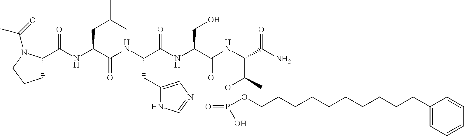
C1C(C(NC(C(NC(C(NC(C(NC(C(N)=O)C(C)OP(=O)(O)OCCCCCCCCCCC2=CC=CC=C2)=O)CO)=O)CC2=CN=CN2)=O)CC(C)C)=O)N(C(=O)C)CC1
